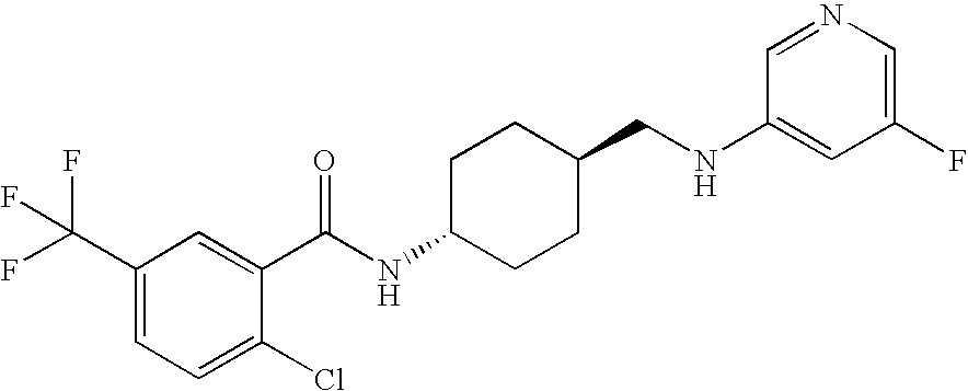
C1(C(F)(F)F)=CC=C(Cl)C(C(NC2CCC(CNC3=CC(F)=CN=C3)CC2)=O)=C1
